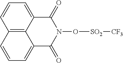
C12=C3C(=CC=C1)C(=O)N(O[SO2][CF3])C(=O)C3=CC=C2
